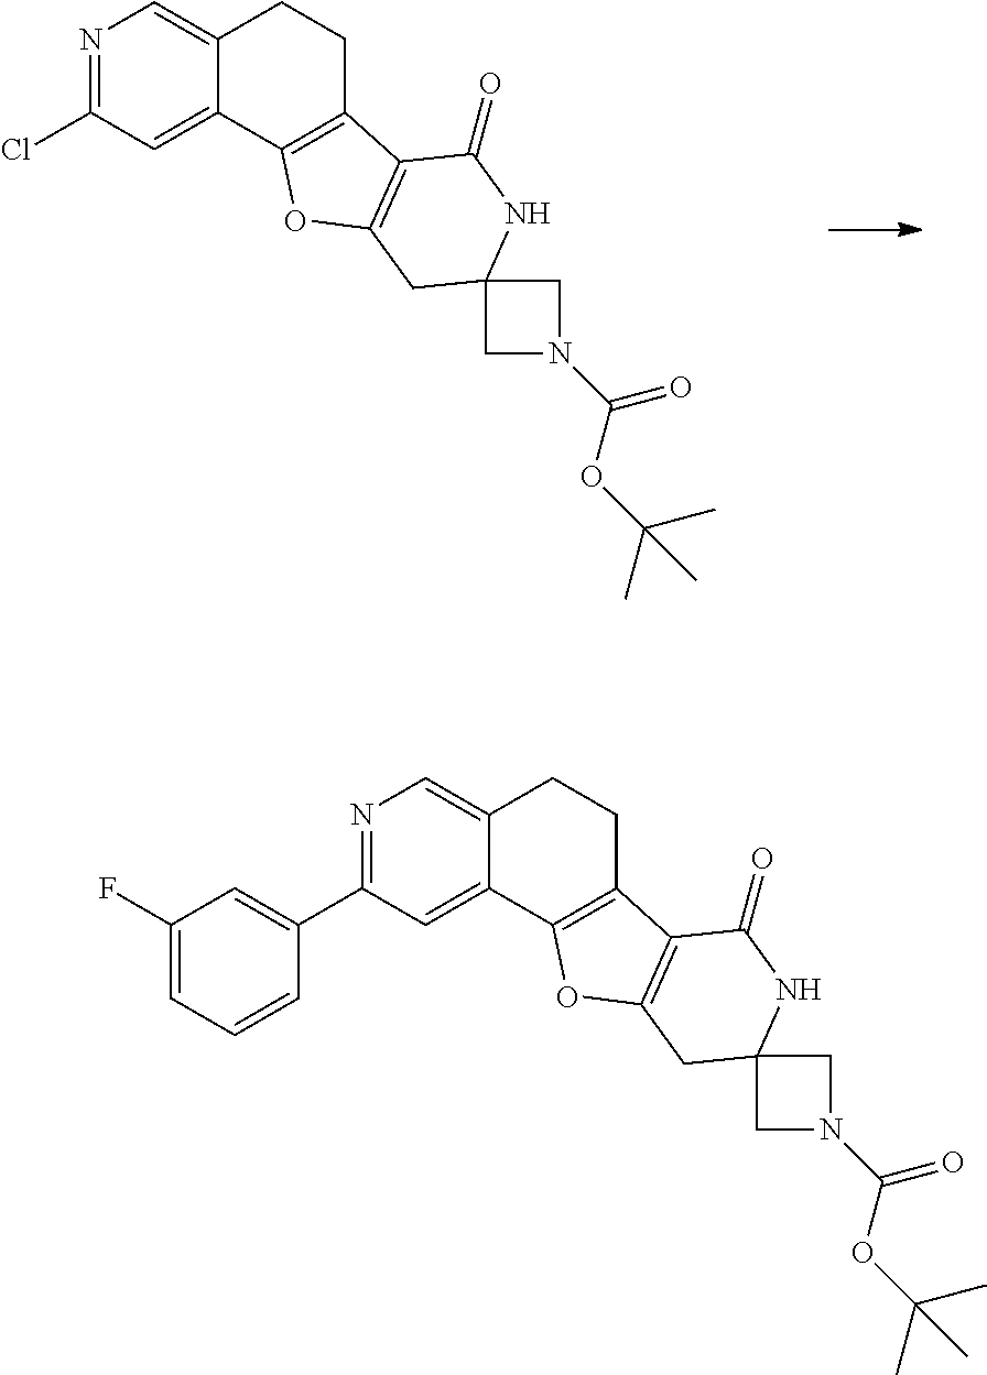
C1(Cl)=NC=C2C(=C1)C1=C(CC2)C2=C(O1)CC1(NC2=O)CN(C(OC(C)(C)C)=O)C1.C1(C2=CC(F)=CC=C2)=NC=C2C(=C1)C1=C(CC2)C2=C(O1)CC1(NC2=O)CN(C(OC(C)(C)C)=O)C1
